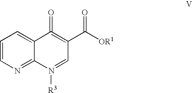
C1=CN=C2C(=C1)C(=O)=C(C([OR1])=O)C=N2[R3]
